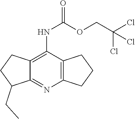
C12=C(C(NC(=O)OCC(Cl)(Cl)Cl)=C3C(=N1)C(CC)CC3)CCC2
